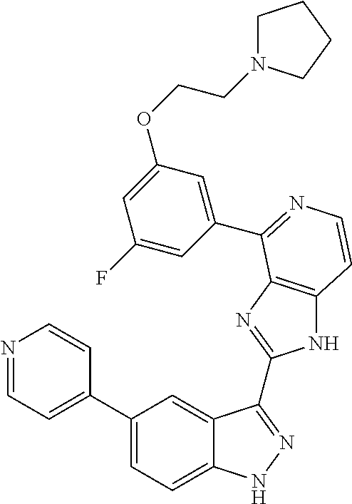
C1(C2=CC=NC=C2)=CC=C2C(=C1)C(C1=NC3=C(N1)C=CN=C3C1=CC(OCCN3CCCC3)=CC(F)=C1)=NN2
